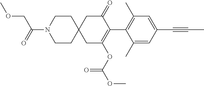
C1(C)=CC(C#CC)=CC(C)=C1C1=C(OC(OC)=O)CC2(CC1=O)CCN(C(=O)COC)CC2
